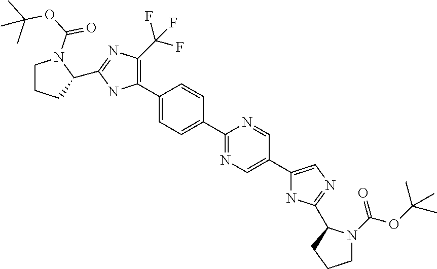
C1(C2=C(C(F)(F)F)N=C(C3CCCN3C(OC(C)(C)C)=O)N2)=CC=C(C2=NC=C(C3=CN=C(C4N(C(OC(C)(C)C)=O)CCC4)N3)C=N2)C=C1
